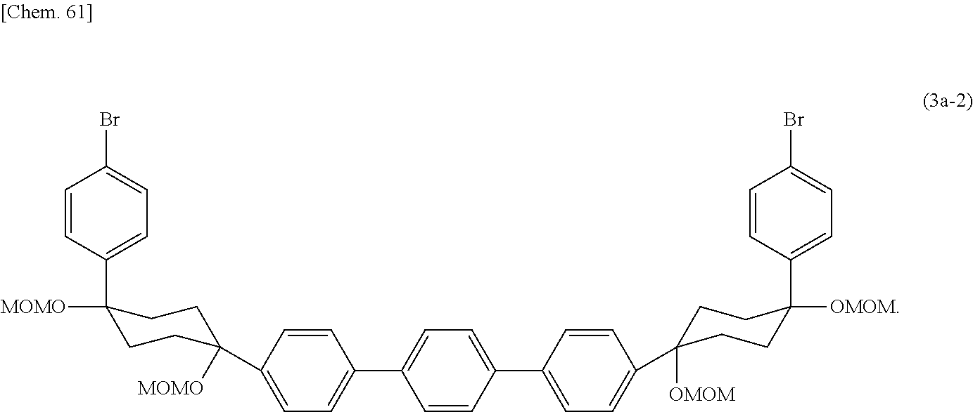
C1(C2=CC=C(C3=CC=C(C4([MOMO])CCC([MOMO])(C5=CC=C(Br)C=C5)CC4)C=C3)C=C2)=CC=C(C2([OMOM])CCC(C3=CC=C(Br)C=C3)([OMOM])CC2)C=C1
